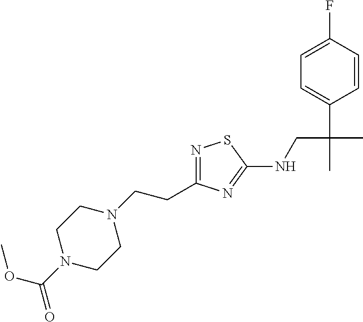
N1=C(CCN2CCN(C(=O)OC)CC2)N=C(NCC(C)(C2=CC=C(F)C=C2)C)S1
